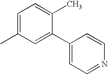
C1=C(C2=CC=NC=C2)C(C)=CC=C1C
